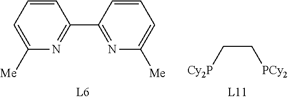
C1(C2=NC([Me])=CC=C2)=NC([Me])=CC=C1.C(C[PCy2])[Cy2P]
